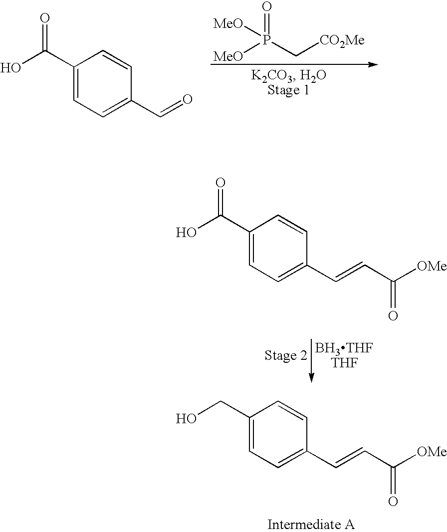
[MeO]P(C[CO2Me])(=O)[MeO].C1(C(O)=O)=CC=C(C=O)C=C1.C1(C(O)=O)=CC=C(C=CC([OMe])=O)C=C1.C1(CO)=CC=C(C=CC([OMe])=O)C=C1
